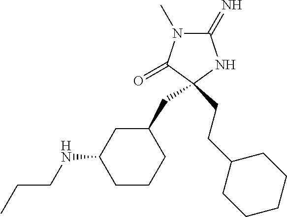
C1(=N)N(C)C(=O)C(CC2CC(NCCC)CCC2)(CCC2CCCCC2)N1
